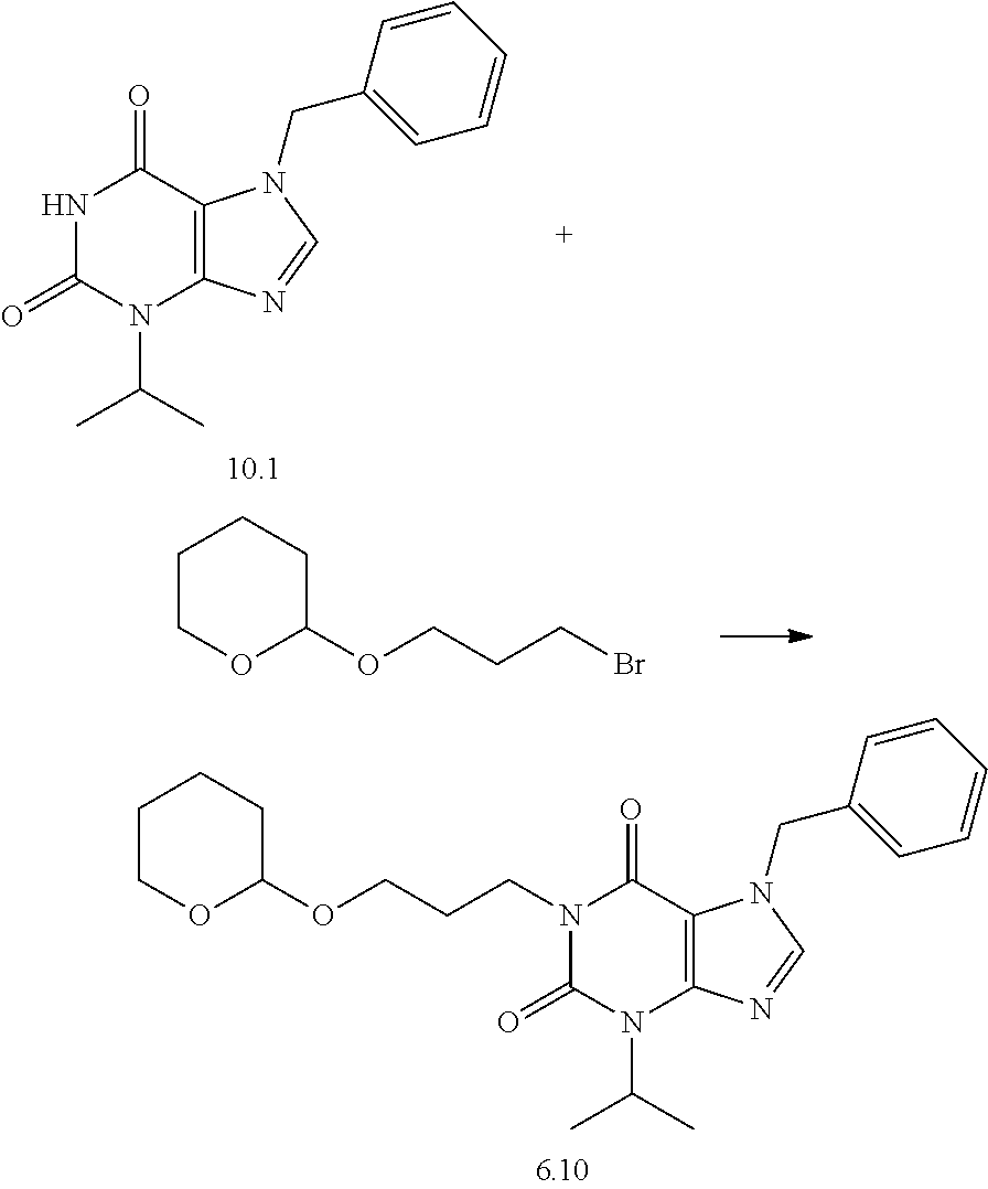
C1COC(OCCCBr)CC1.N1(CCCOC2OCCCC2)C(=O)N(C(C)C)C2=C(C1=O)N(CC1=CC=CC=C1)C=N2.N1C(=O)N(C(C)C)C2=C(C1=O)N(CC1=CC=CC=C1)C=N2
